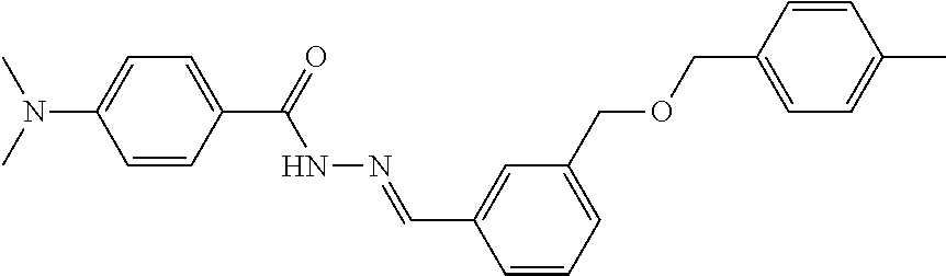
C1(C(=O)NN=CC2=CC(COCC3=CC=C(C)C=C3)=CC=C2)=CC=C(N(C)C)C=C1
